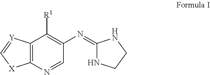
C12=C(N=CC(N=C3NCCN3)=C1[R1])[X]C=[Y]2
